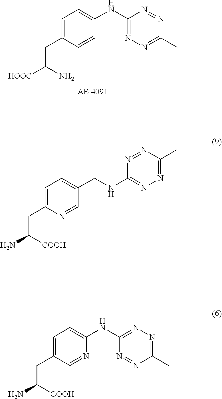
C1=C(CC([HOOC])N)C=CC(NC2=NN=C(C)N=N2)=C1.C1=C(CC(N)[COOH])N=CC(CNC2=NN=C(C)N=N2)=C1.C1=C(CC(N)[COOH])C=NC(NC2=NN=C(C)N=N2)=C1
